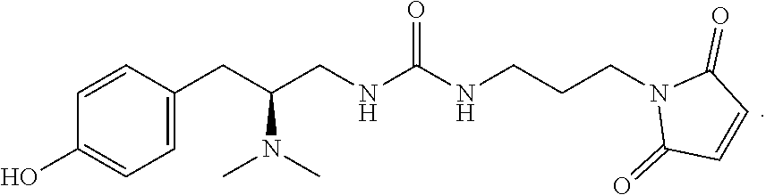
C1=CC(CC(N(C)C)CNC(NCCCN2C(=O)C=CC2=O)=O)=CC=C1O
